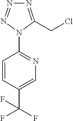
C1=CC(C(F)(F)F)=CN=C1N1C(CCl)=NN=N1
